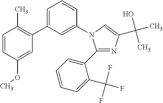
C1(C2=CC=CC=C2C(F)(F)F)=NC(C(O)(C)C)=CN1C1=CC(C2=C(C)C=CC(OC)=C2)=CC=C1
